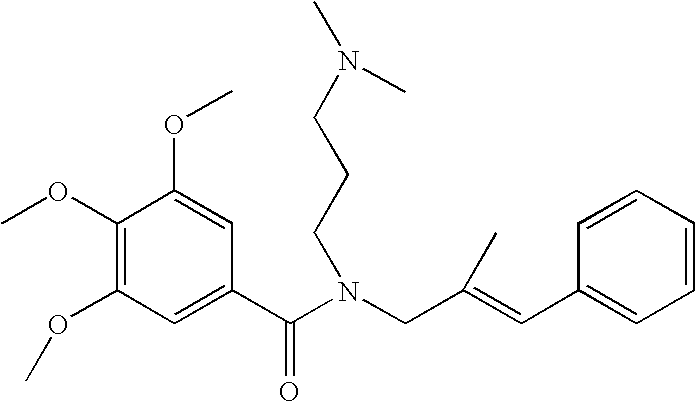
C1(OC)=C(OC)C=C(C(N(CC(=CC2=CC=CC=C2)C)CCCN(C)C)=O)C=C1OC
